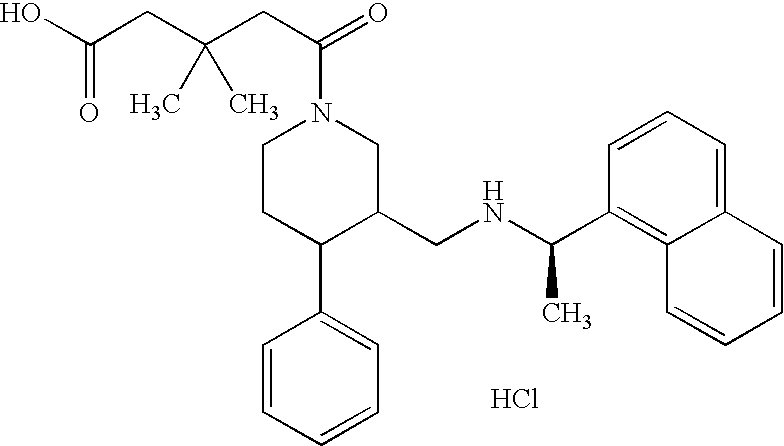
C1(C(NCC2CN(C(CC(CC(O)=O)(C)C)=O)CCC2C2=CC=CC=C2)C)=C2C(=CC=C1)C=CC=C2.Cl
